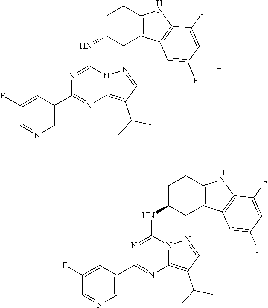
C1=C(C2=NC3=C(C(C)C)C=NN3C(NC3CC4=C(CC3)NC3=C4C=C(F)C=C3F)=N2)C=C(F)C=N1.C1=C(C2=NC3=C(C(C)C)C=NN3C(NC3CC4=C(CC3)NC3=C4C=C(F)C=C3F)=N2)C=C(F)C=N1
